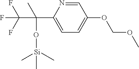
C1=NC(C(C)(O[Si](C)(C)C)C(F)(F)F)=CC=C1OCOC
